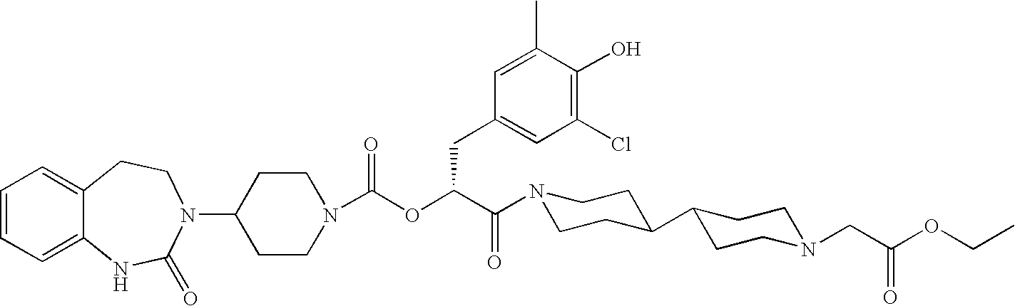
C1=CC=C2C(=C1)CCN(C1CCN(C(OC(C(N3CCC(C4CCN(CC(OCC)=O)CC4)CC3)=O)CC3=CC(Cl)=C(O)C(C)=C3)=O)CC1)C(=O)N2
